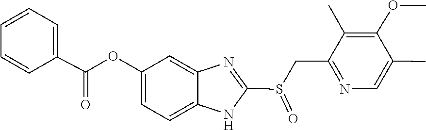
C1=CC(C(=O)OC2=CC=C3NC(S(CC4=NC=C(C)C(OC)=C4C)=O)=NC3=C2)=CC=C1
